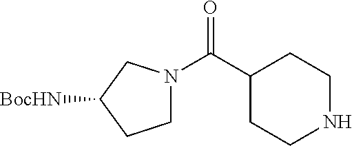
N1CCC(C(=O)N2CCC([BocHN])C2)CC1
